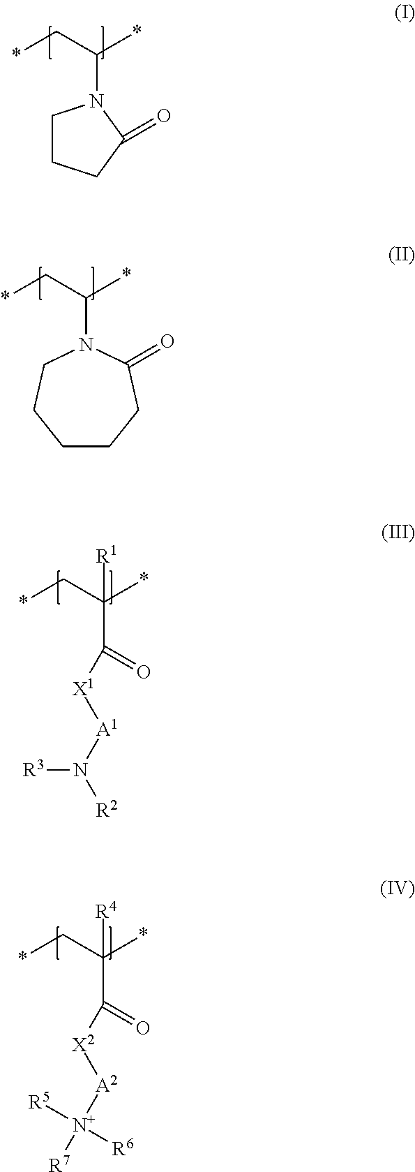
C1CCC(=O)N1C(*)C*.C(*)(C*)N1C(=O)CCCCC1.C(*)(C*)([R1])C(=O)[X1][A1]N([R2])[R3].C(*)(C*)([R4])C(=O)[X2][A2][N+]([R6])([R5])[R7]
